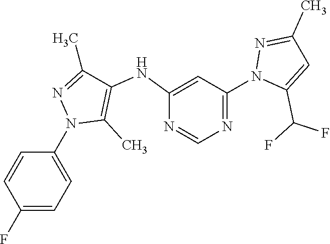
FC1=CC=C(N2C(C)=C(NC3=CC(N4C(C(F)F)=CC(C)=N4)=NC=N3)C(C)=N2)C=C1
